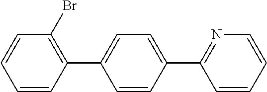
C1=CC(C2=NC=CC=C2)=CC=C1C1=C(Br)C=CC=C1
